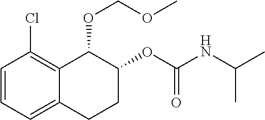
C1=CC=C2C(=C1Cl)C(OCOC)C(OC(NC(C)C)=O)CC2
